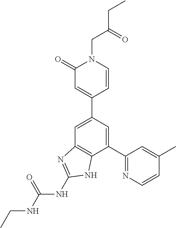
C1=C(C2=CC(=O)N(CC(=O)CC)C=C2)C=C(C2=NC=CC(C)=C2)C2=C1N=C(NC(=O)NCC)N2
